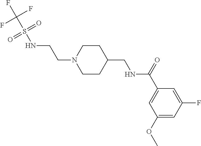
C1(OC)=CC(F)=CC(C(=O)NCC2CCN(CCNS(C(F)(F)F)(=O)=O)CC2)=C1
